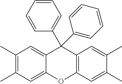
O1C2=C(C(C3=CC=CC=C3)(C3=CC=CC=C3)C3=CC(C)=C(C)C=C13)C=C(C)C(C)=C2
